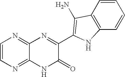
N1=C2C(=NC=C1)N=C(C1=C(N)C3=C(C=CC=C3)N1)C(=O)N2
